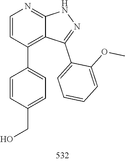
N1C2=NC=CC(C3=CC=C(CO)C=C3)=C2C(C2=CC=CC=C2OC)=N1
